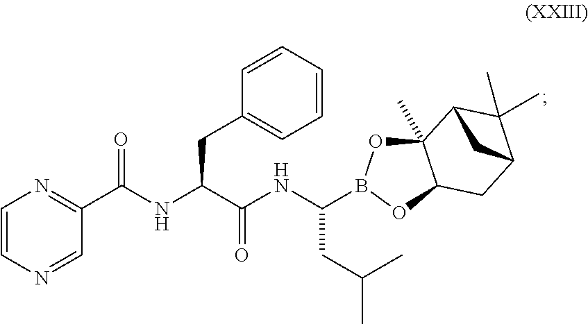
C1=CN=CC(C(NC(C(NC(CC(C)C)B2OC3(C)C(O2)CC2C(C)(C)C3C2)=O)CC2=CC=CC=C2)=O)=N1
